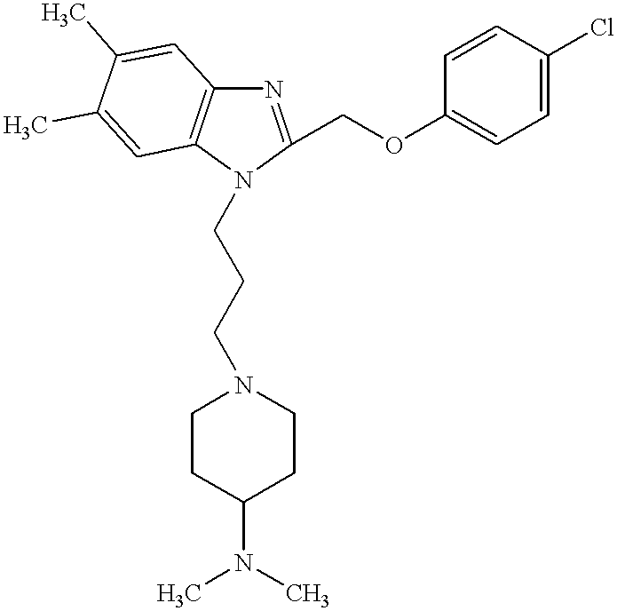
C1(COC2=CC=C(Cl)C=C2)=NC2=C(C=C(C)C(C)=C2)N1CCCN1CCC(N(C)C)CC1
